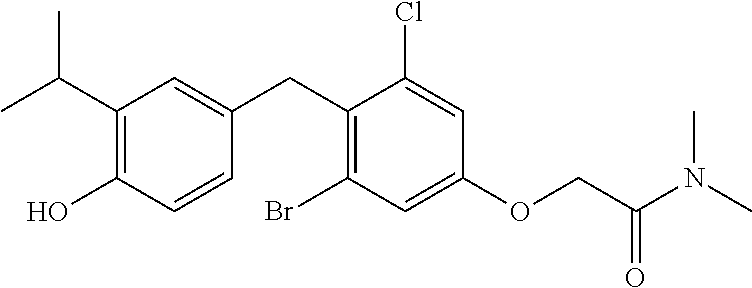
C1(CC2=CC(C(C)C)=C(O)C=C2)=C(Br)C=C(OCC(N(C)C)=O)C=C1Cl
